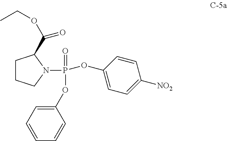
P(=O)(OC1=CC=CC=C1)(N1C(C(OCC)=O)CCC1)OC1=CC=C([NO2])C=C1
